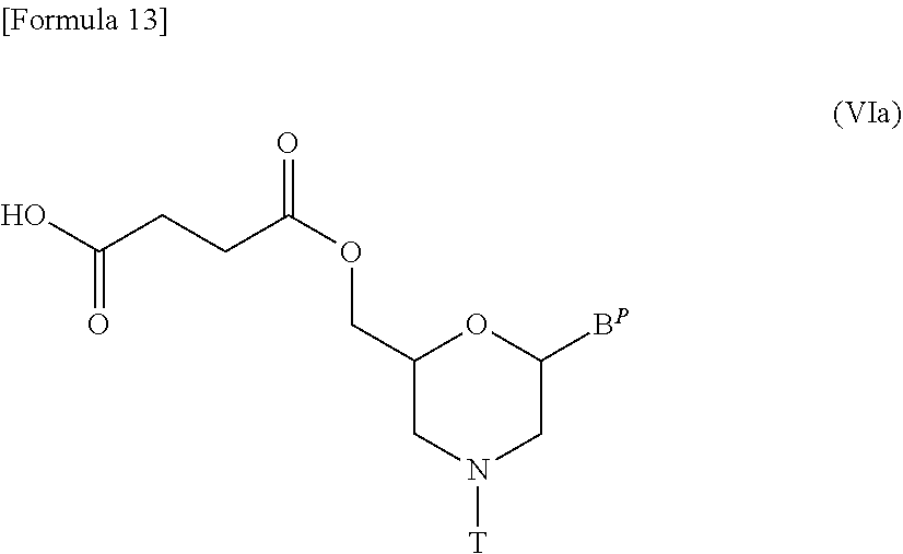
C(OCC1CN([T])CC([BP])O1)(=O)CCC(O)=O
